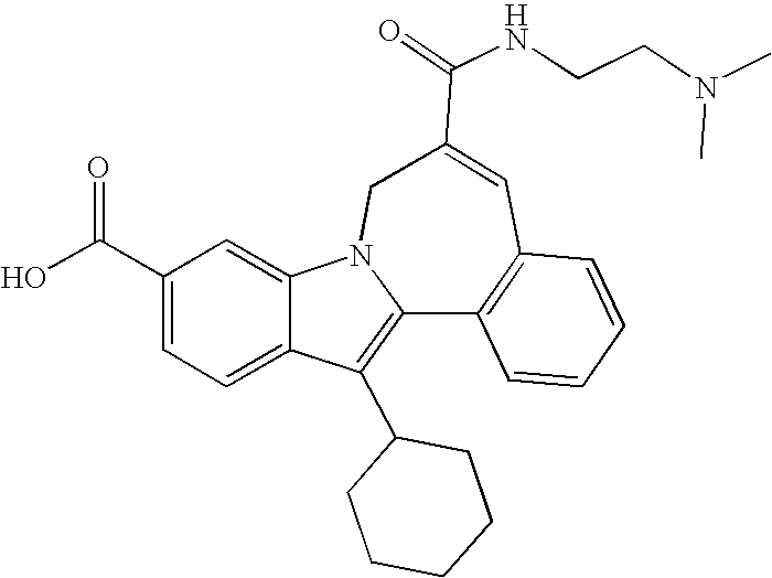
C1(C(O)=O)=CC=C2C(=C1)N1C(=C2C2CCCCC2)C2=C(C=C(C(=O)NCCN(C)C)C1)C=CC=C2
